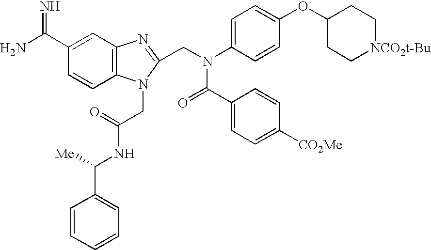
C12=C(C=C(C(N)=N)C=C1)N=C(CN(C1=CC=C(OC3CC[NCO2t-Bu]CC3)C=C1)C(C1=CC=C([CO2Me])C=C1)=O)N2CC(=O)NC(C1=CC=CC=C1)[Me]
